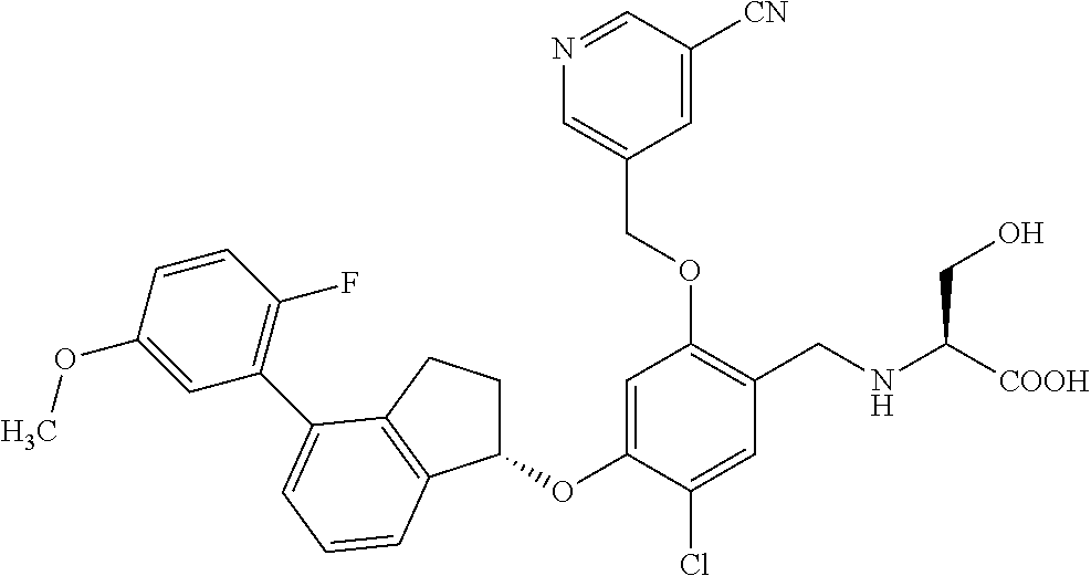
C1=C(OC2CCC3=C2C=CC=C3C2=C(F)C=CC(OC)=C2)C(Cl)=CC(CNC([COOH])CO)=C1OCC1=CN=CC([CN])=C1
